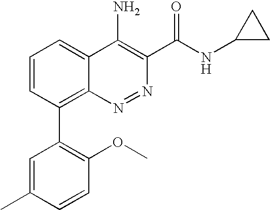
C1=CC(C)=CC(C2=C3C(=CC=C2)C(N)=C(C(NC2CC2)=O)N=N3)=C1OC
